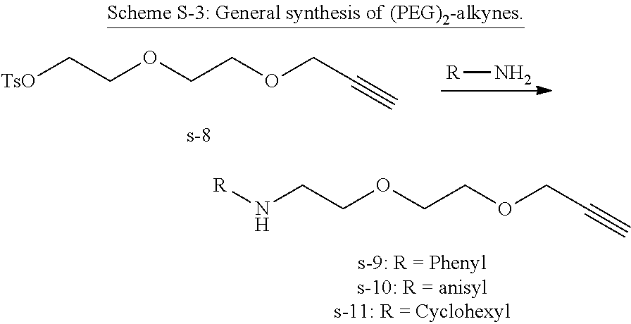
N(CCOCCOCC#C)[R].[TsO]CCOCCOCC#C.[R]N
